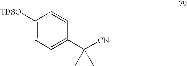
C1([TBSO])=CC=C(C([CN])(C)C)C=C1
